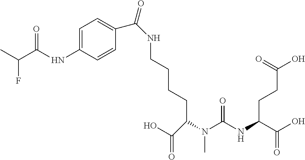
CC(F)C(=O)NC1=CC=C(C(NCCCCC(N(C(NC(C(O)=O)CCC(O)=O)=O)C)C(=O)O)=O)C=C1
